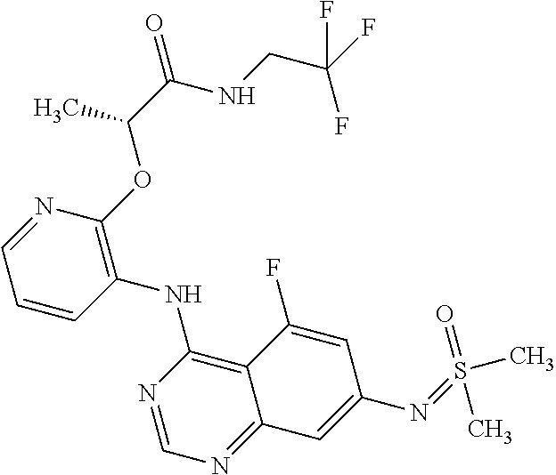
C1=CC(NC2=C3C(=NC=N2)C=C(N=S(C)(=O)C)C=C3F)=C(OC(C)C(=O)NCC(F)(F)F)N=C1
